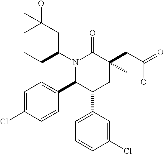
C1=C(Cl)C=CC(C2C(C3=CC=CC(Cl)=C3)CC(CC(O)=O)(C)C(=O)N2C(CC)CC(O)(C)C)=C1
